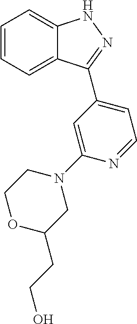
C1=CC=C2C(=C1)NN=C2C1=CC=NC(N2CCOC(CCO)C2)=C1
